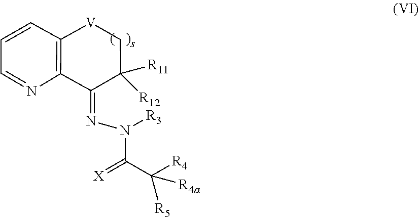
[X]=C(C([R4])([R4a])[R5])N([R3])N=C1C2=C(C=CC=N2)[V]CC1([R11])[R12]
